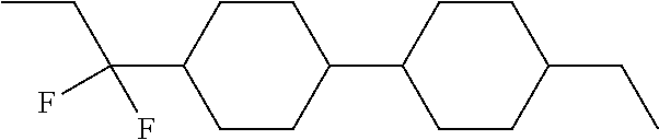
C1CC(C(CC)(F)F)CCC1C1CCC(CC)CC1
